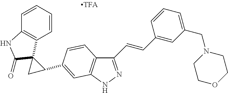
C1(C=CC2=CC(CN3CCOCC3)=CC=C2)=NNC2=C1C=CC(C1C3(C4=C(C=CC=C4)NC3=O)C1)=C2
